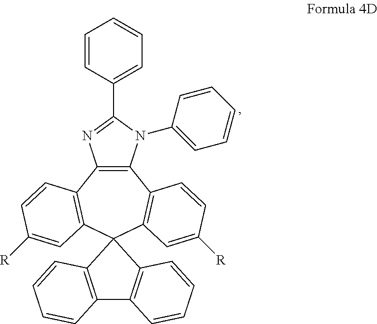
C12=C(N(C3=CC=CC=C3)C(C3=CC=CC=C3)=N1)C1=C(C=C([R])C=C1)C1(C3=C2C=CC([R])=C3)C2=C(C3=C1C=CC=C3)C=CC=C2
